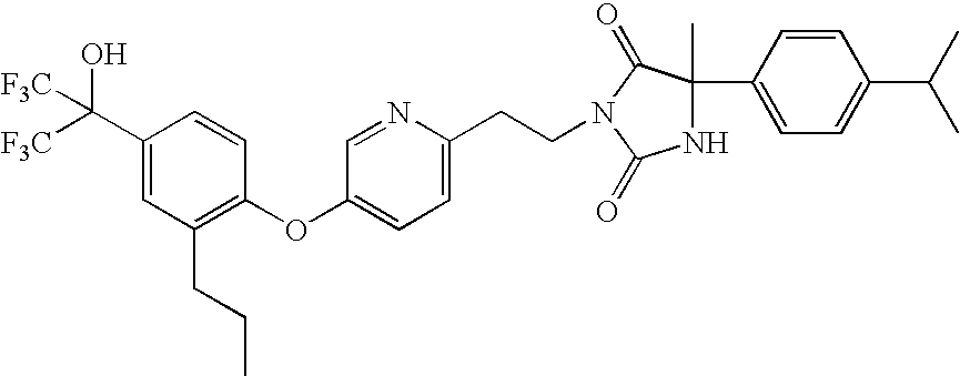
C1(C([F3C])([F3C])O)=CC(CCC)=C(OC2=CC=C(CCN3C(=O)C(C4=CC=C(C(C)C)C=C4)(C)NC3=O)N=C2)C=C1
